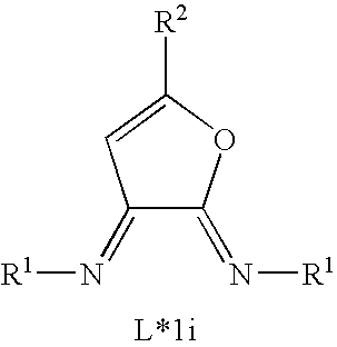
C1(=N[R1])C(=N[R1])OC([R2])=C1
